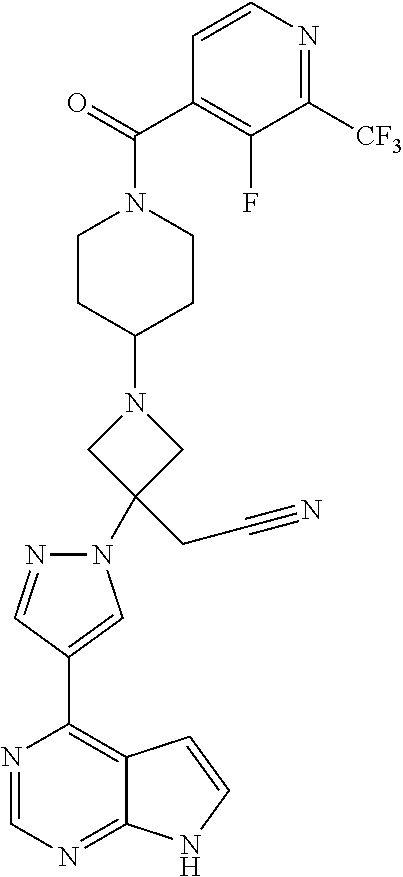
N1(C2(CC#N)CN(C3CCN(C(C4=C(F)C([CF3])=NC=C4)=O)CC3)C2)N=CC(C2=C3C(=NC=N2)NC=C3)=C1
